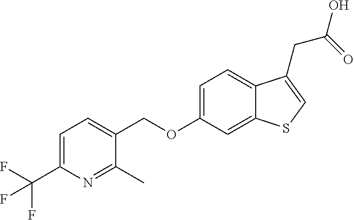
C(OC1=CC=C2C(=C1)SC=C2CC(O)=O)C1=CC=C(C(F)(F)F)N=C1C
